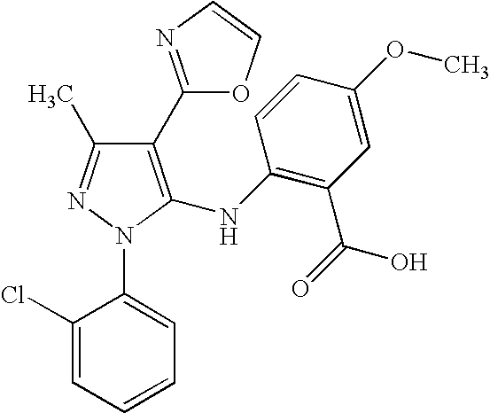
C1(C2=NC=CO2)=C(NC2=C(C(=O)O)C=C(OC)C=C2)N(C2=CC=CC=C2Cl)N=C1C
